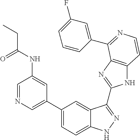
C1(C2=CN=CC(NC(=O)CC)=C2)=CC=C2C(=C1)C(C1=NC3=C(N1)C=CN=C3C1=CC(F)=CC=C1)=NN2
